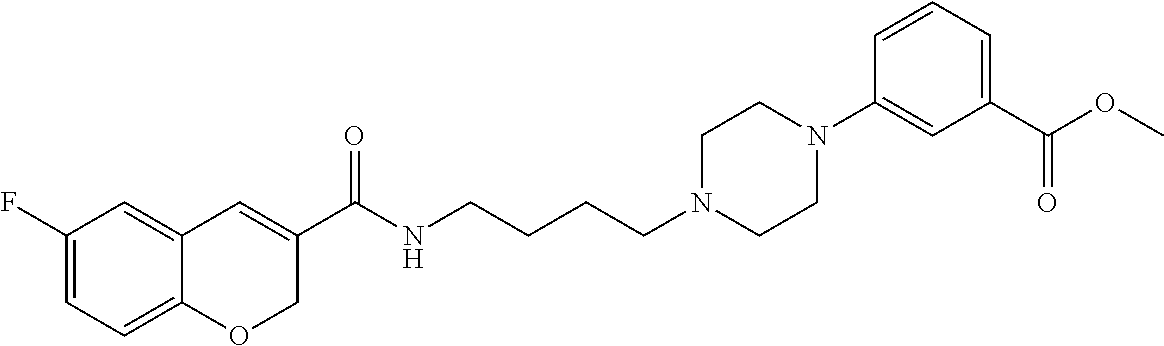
C1(F)=CC=C2C(=C1)C=C(C(NCCCCN1CCN(C3=CC(C(OC)=O)=CC=C3)CC1)=O)CO2
